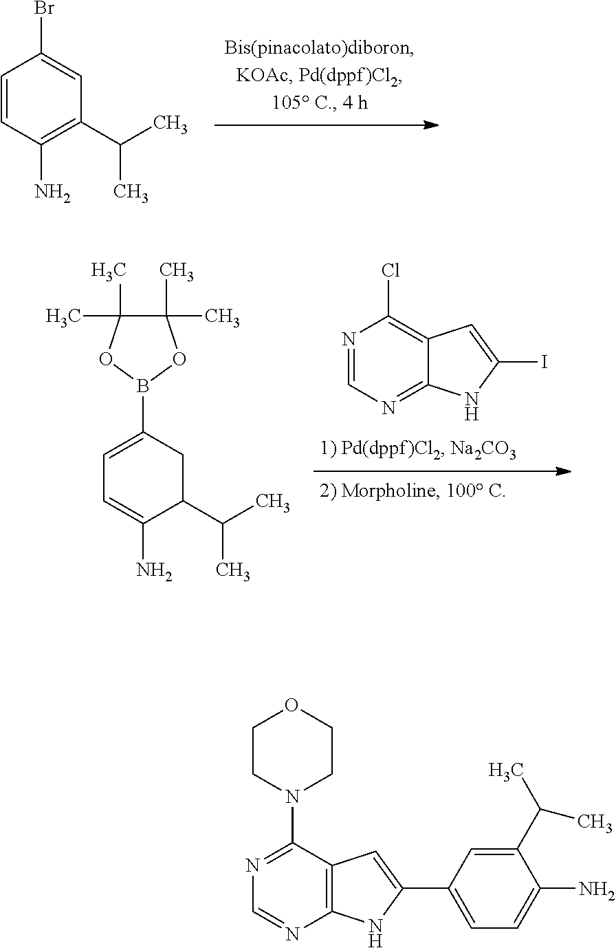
N1=C(N2CCOCC2)C2=C(N=C1)NC(C1=CC=C(N)C(C(C)C)=C1)=C2.C1=CC(N)=C(C(C)C)C=C1Br.N1=CN=C2C(=C1Cl)C=C(I)N2.C1=C(B2OC(C)(C)C(C)(C)O2)CC(C(C)C)C(N)=C1
